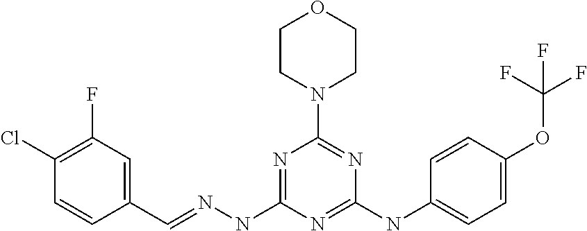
C1=CC(C=NNC2=NC(N3CCOCC3)=NC(NC3=CC=C(OC(F)(F)F)C=C3)=N2)=CC(F)=C1Cl
